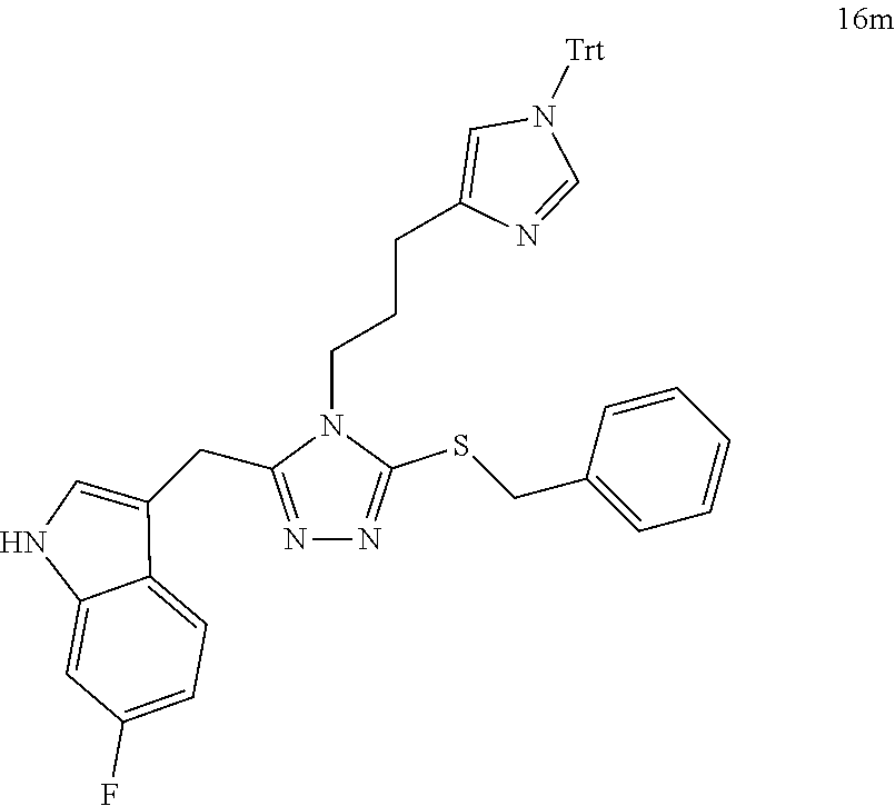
N1=C(SCC2=CC=CC=C2)N(CCCC2=CN([Trt])C=N2)C(CC2=CNC3=CC(F)=CC=C32)=N1
